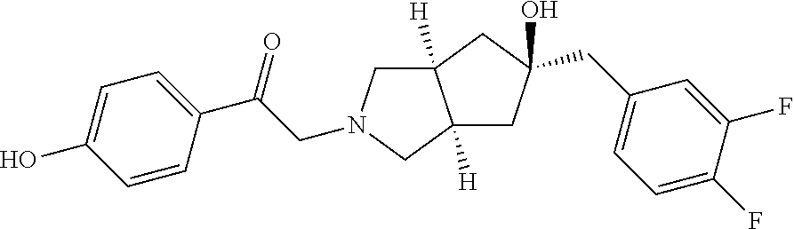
C(C(C1=CC=C(O)C=C1)=O)N1CC2([H])C([H])(C1)CC(CC1=CC=C(F)C(F)=C1)(O)C2
